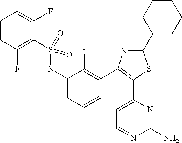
C1=CC(F)=C(S(NC2=CC=CC(C3=C(C4=CC=NC(N)=N4)SC(C4CCCCC4)=N3)=C2F)(=O)=O)C(F)=C1
